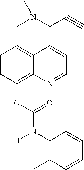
C1=CC(OC(N([H])C2=C(C)C=CC=C2)=O)=C2C(=C1CN(CC#C)C)C=CC=N2
